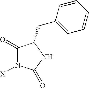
C1(=O)N([X])C(=O)NC1CC1=CC=CC=C1
